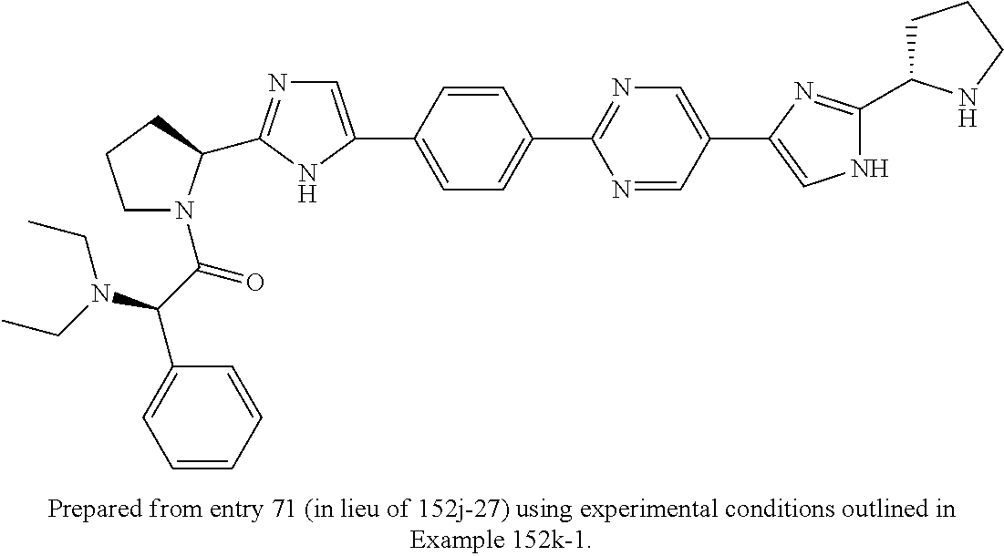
C1(C2=NC=C(C3=CNC(C4CCCN4)=N3)C=N2)=CC=C(C2=CN=C(C3N(C(C(C4=CC=CC=C4)N(CC)CC)=O)CCC3)N2)C=C1
